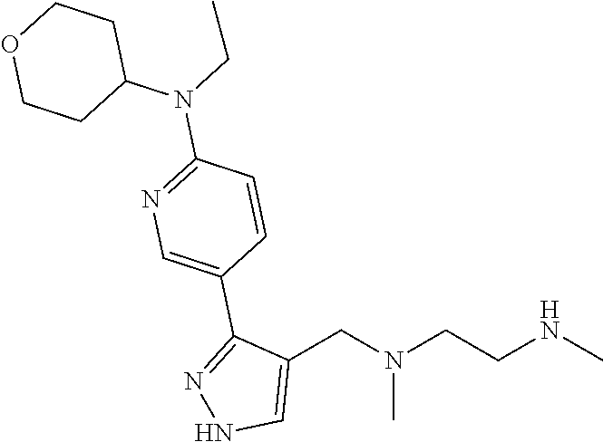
C1(CN(CCNC)C)=CNN=C1C1=CN=C(N(CC)C2CCOCC2)C=C1
